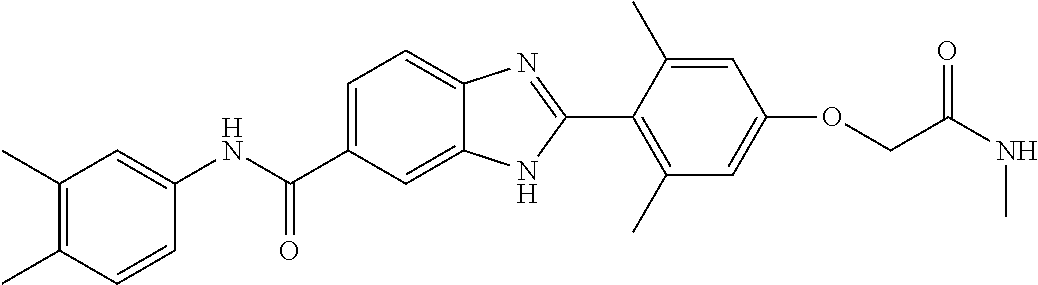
C1(NC(C2=CC=C3C(=C2)NC(C2=C(C)C=C(OCC(NC)=O)C=C2C)=N3)=O)=CC(C)=C(C)C=C1
